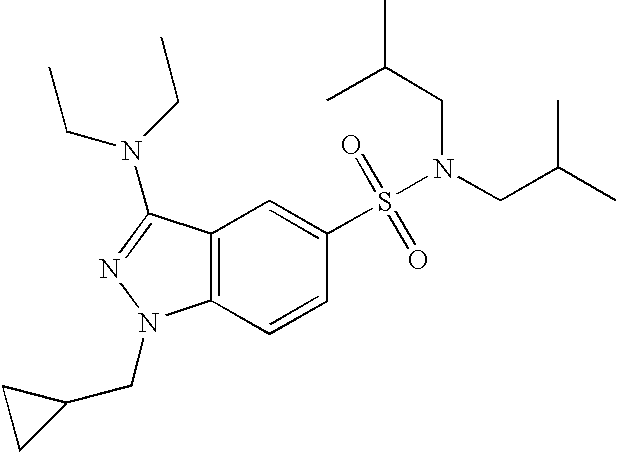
C1(S(=O)(=O)N(CC(C)C)CC(C)C)=CC2=C(C=C1)N(CC1CC1)N=C2N(CC)CC
